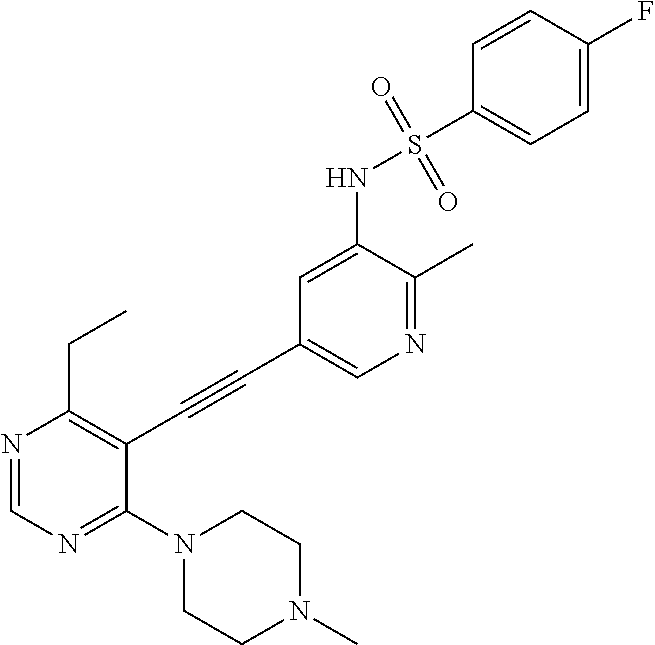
N1(C2=NC=NC(CC)=C2C#CC2=CN=C(C)C(NS(C3=CC=C(F)C=C3)(=O)=O)=C2)CCN(C)CC1
